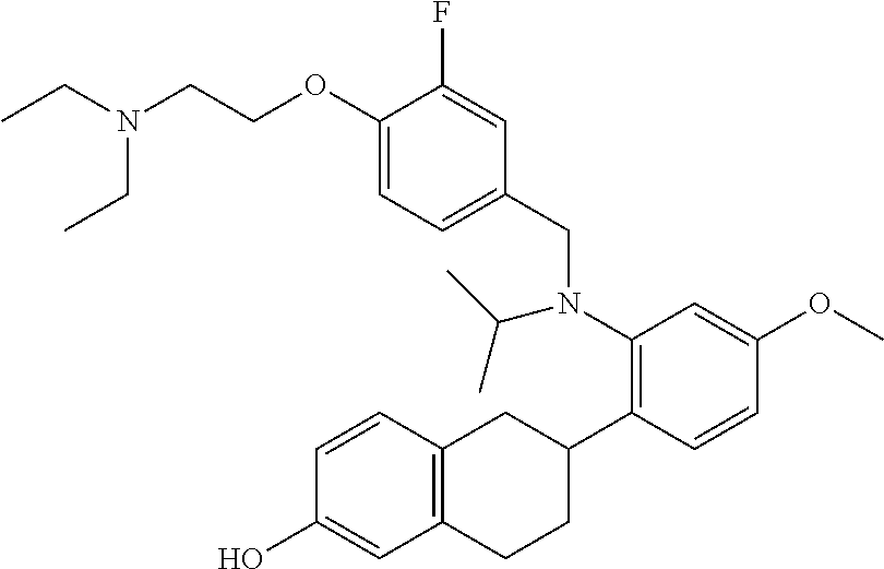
N(CCOC1=CC=C(CN(C2=C(C3CC4=C(CC3)C=C(O)C=C4)C=CC(OC)=C2)C(C)C)C=C1F)(CC)CC
